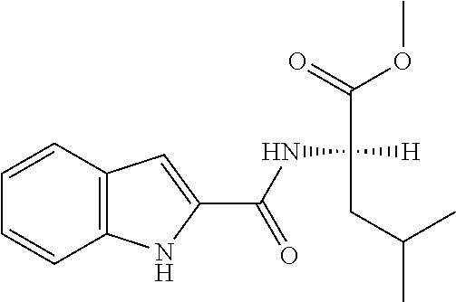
C12=C(NC(C(NC(C(=O)OC)([H])CC(C)C)=O)=C1)C=CC=C2
